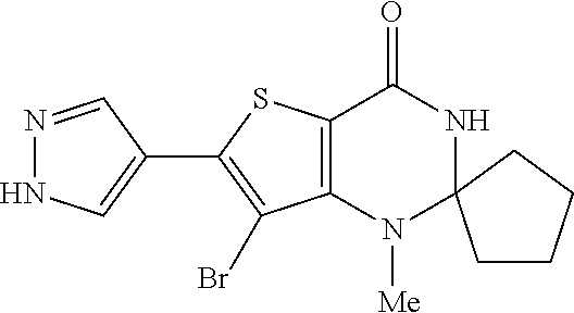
C12=C(C(Br)=C(C3=CNN=C3)S1)N([Me])C1(NC2=O)CCCC1
